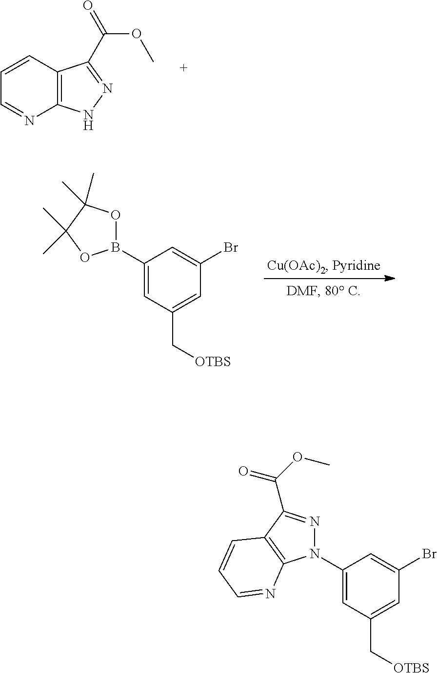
C1=NC2=C(C=C1)C(C(OC)=O)=NN2.C1(B2OC(C)(C)C(C)(C)O2)=CC(C[OTBS])=CC(Br)=C1.N1(C2=CC(C[OTBS])=CC(Br)=C2)N=C(C(=O)OC)C2=C1N=CC=C2
